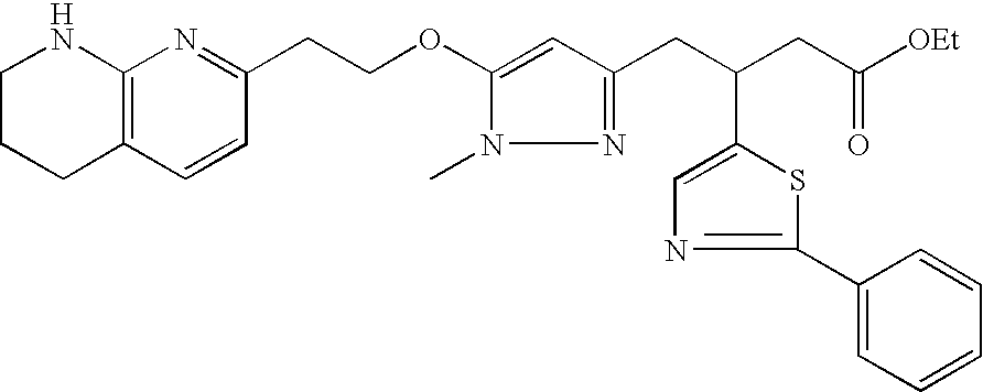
C1CCC2=C(N1)N=C(CCOC1=CC(CC(CC([OEt])=O)C3=CN=C(C4=CC=CC=C4)S3)=NN1C)C=C2
